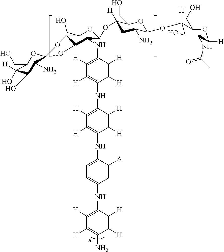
C1C(N)C(OC2([H])C(CO)OC([H])C(NC(=O)C)C2O)OC(CO)C1(OC1C(NC2=C([H])C([H])=C(NC3=C([H])C([H])=C(NC4=CC=C(NC5=C([H])C([H])=C(N)C([H])=C5[H])C=C4[A])C([H])=C3[H])C([H])=C2[H])C(O)C(OC2OC(CO)C([H])(O)C(O)C2N)C(CO)O1)[H]
